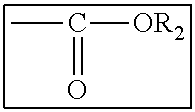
CC([OR2])=O
